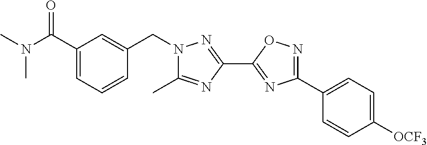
C1(C(=O)N(C)C)=CC=CC(CN2C(C)=NC(C3=NC(C4=CC=C([OCF3])C=C4)=NO3)=N2)=C1
